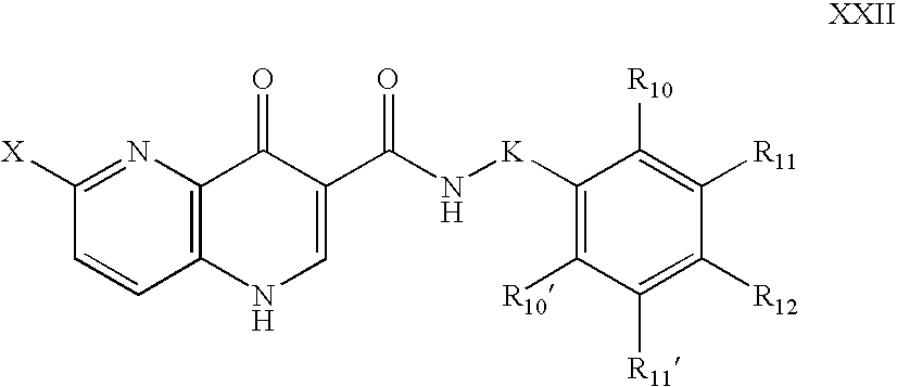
C1=CC2=C(N=C1[X])C(=O)C(C(N[K]C1=C([R10])C([R11])=C([R12])C([R11])=C1[R10])=O)=CN2
